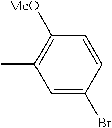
C1=C(Br)C=CC([MeO])=C1C
